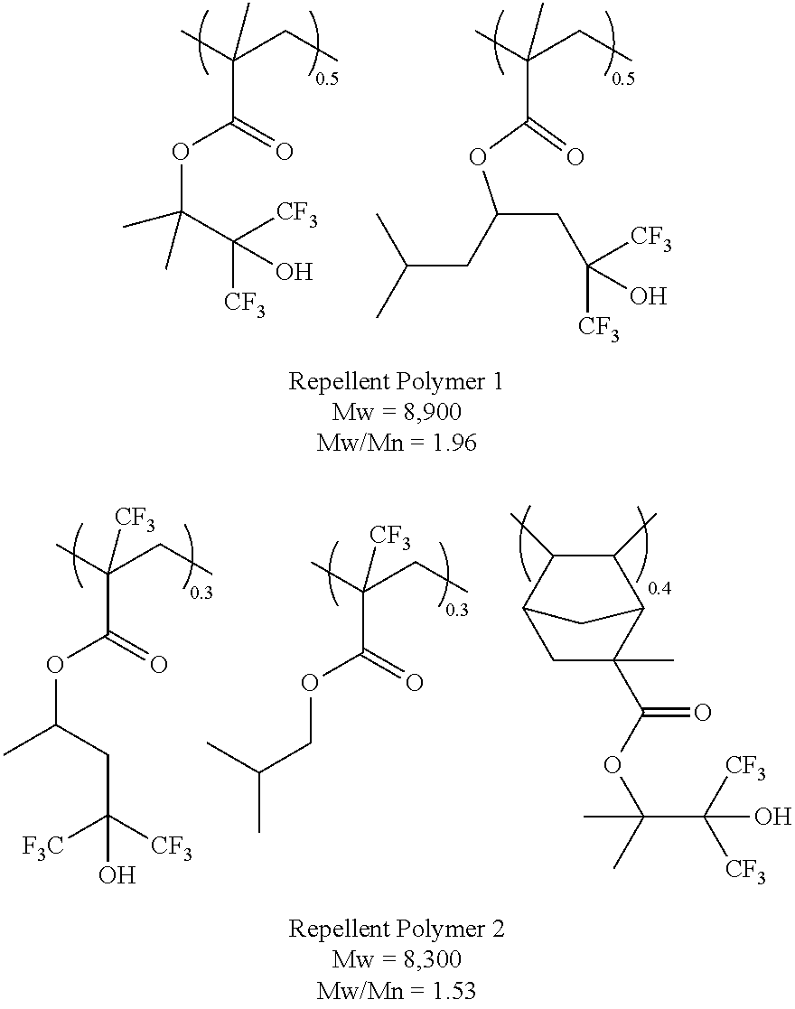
O(C(C([CF3])([CF3])O)(C)C)C(=O)C(C)(CC)C.C(CC([CF3])([CF3])O)(OC(=O)C(C)(CC)C)CC(C)C.O(C(CC(O)([F3C])[CF3])C)C(=O)C(C)(CC)[CF3].O(CC(C)C)C(=O)C(C)(CC)[CF3].C1C(C)(C(OC(C)(C)C([CF3])([CF3])O)=O)C2C(C)C(C)C1C2
